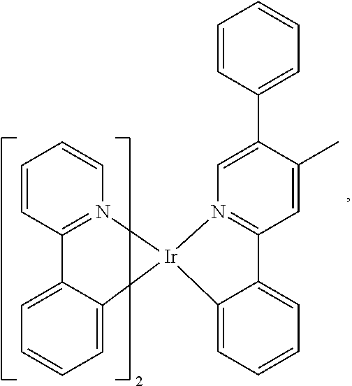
C1=CC2=N(C=C1)[Ir]1(C3=CC=CC=C23)N2=C(C=C(C)C(C3=CC=CC=C3)=C2)C2=CC=CC=C21
